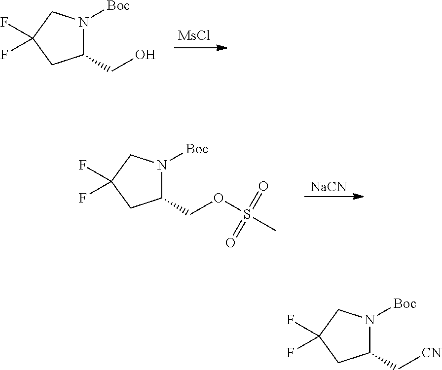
C1(CO)N([Boc])CC(F)(F)C1.[MsCl].C1(COS(C)(=O)=O)N([Boc])CC(F)(F)C1.[NaCN].C1(C[CN])N([Boc])CC(F)(F)C1
